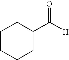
C1CCCC(C([H])=O)C1
